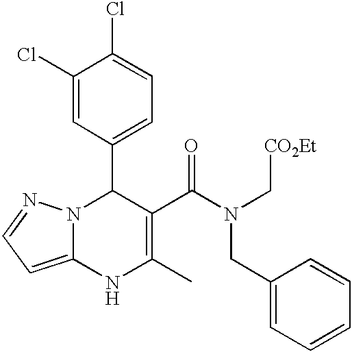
C1(Cl)=CC(C2N3C(=CC=N3)NC(C)=C2C(N(C[CO2Et])CC2=CC=CC=C2)=O)=CC=C1Cl
